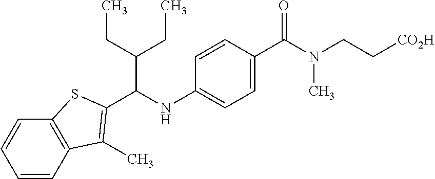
C1=C(C(N(CC[CO2H])C)=O)C=CC(NC(C(CC)CC)C2=C(C)C3=C(C=CC=C3)S2)=C1
